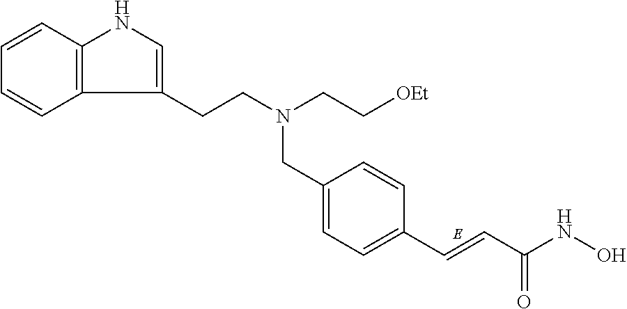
C12=C(C=CC=C1)NC=C2CCN(CC[OEt])CC1=CC=C(C=CC(NO)=O)C=C1
